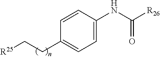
[R25]CCC1=CC=C(NC([R26])=O)C=C1
